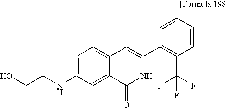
C1=C(NCCO)C=C2C(=C1)C=C(C1=C(C(F)(F)F)C=CC=C1)NC2=O
